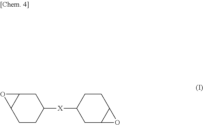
C1C2C(CCC1[X]C1CC3C(CC1)O3)O2
